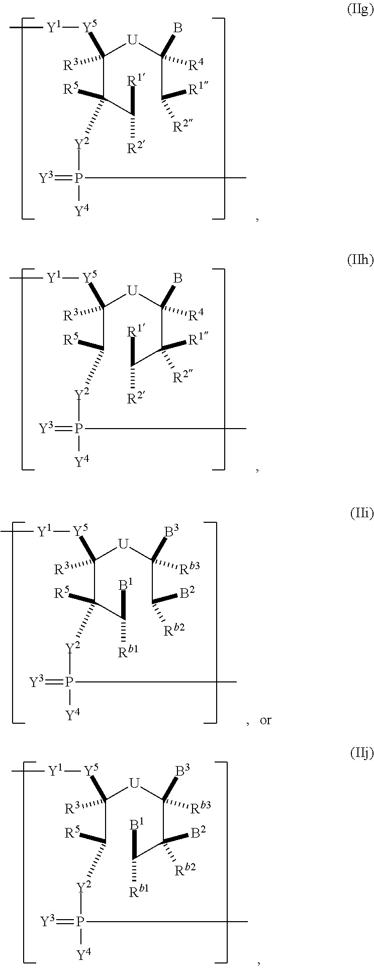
C(C([R1])[R2])([R5])(C([U]C(C([R1])[R2])(B)[R4])([Y5][Y1]C)[R3])[Y2]P([Y4])(C)=[Y3].C([R5])(C([U]C(C(C([R1])[R2])([R1])[R2])(B)[R4])([Y5][Y1]C)[R3])[Y2]P([Y4])(C)=[Y3].C([R5])(C([U]C(C(C([B1])[Rb1])([B2])[Rb2])([B3])[Rb3])([Y5][Y1]C)[R3])[Y2]P([Y4])(C)=[Y3].C(C([B1])[Rb1])([R5])(C([U]C(C([B2])[Rb2])([B3])[Rb3])([Y5][Y1]C)[R3])[Y2]P([Y4])(C)=[Y3]
